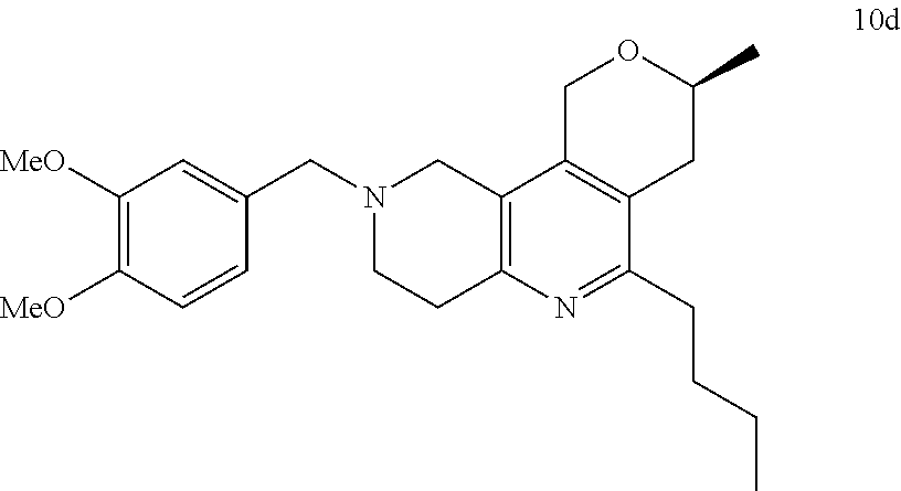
C(N1CCC2=C(C1)C1=C(C(CCCC)=N2)CC(C)OC1)C1=CC([MeO])=C([MeO])C=C1
